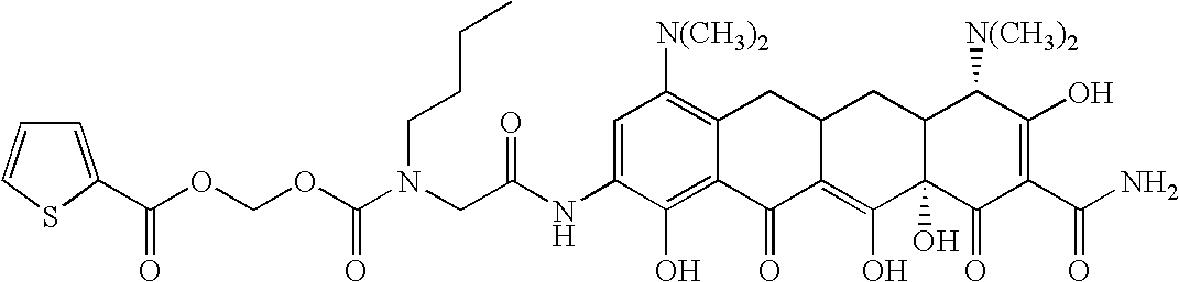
C(OCOC(N(CC(NC1=CC([N(CH3)2])=C2C(=C1O)C(=O)C1=C(O)C3(O)C(CC1C2)C([N(CH3)2])C(O)=C(C(N)=O)C3=O)=O)CCCC)=O)(=O)C1=CC=CS1
